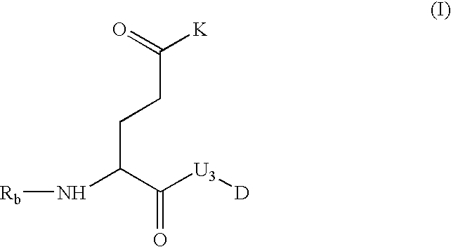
C(CCC(N[Rb])C([U3][D])=O)(=O)[K]
